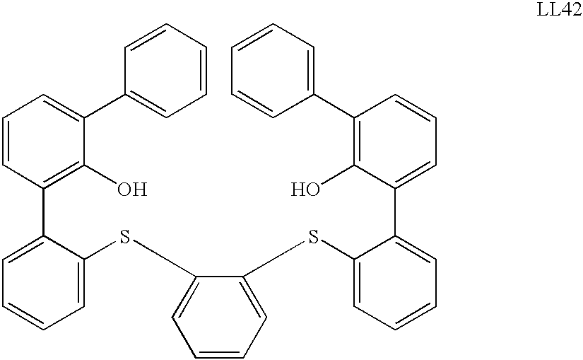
C1=CC=C(SC2=CC=CC=C2SC2=CC=CC=C2C2=CC=CC(C3=CC=CC=C3)=C2O)C(C2=C(O)C(C3=CC=CC=C3)=CC=C2)=C1
